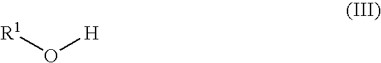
[R1]O[H]
